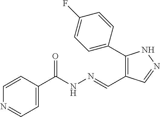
C1(C2=CC=C(F)C=C2)=C(C=NNC(C2=CC=NC=C2)=O)C=NN1
